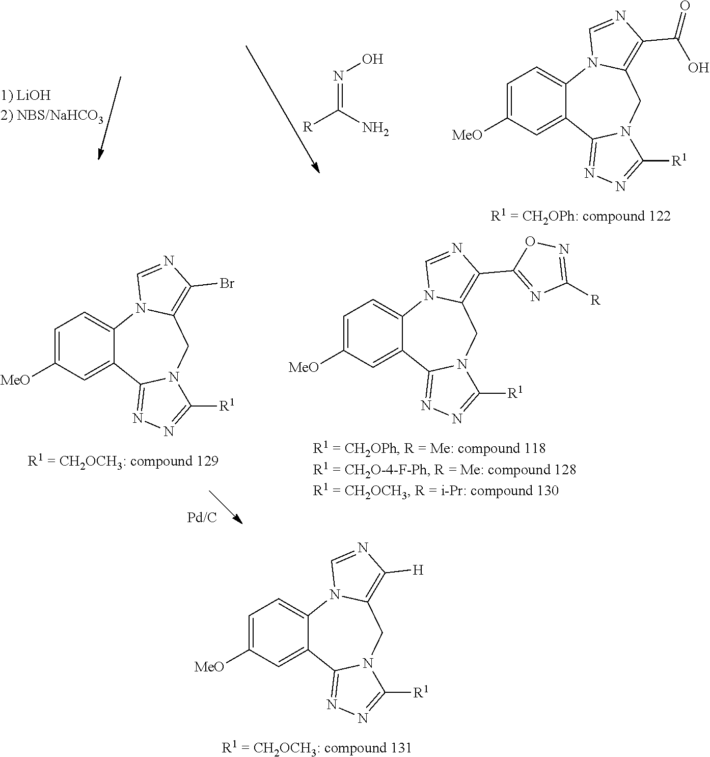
C1=NC([H])=C2N1C1=CC=C([MeO])C=C1C1=NN=C([R1])N1C2.C1=NC(C2=NC([R])=NO2)=C2N1C1=CC=C([MeO])C=C1C1=NN=C([R1])N1C2.C1=NC(Br)=C2N1C1=CC=C([MeO])C=C1C1=NN=C([R1])N1C2.C(=NO)(N)[R].C1=NC(C(O)=O)=C2N1C1=CC=C([MeO])C=C1C1=NN=C([R1])N1C2
